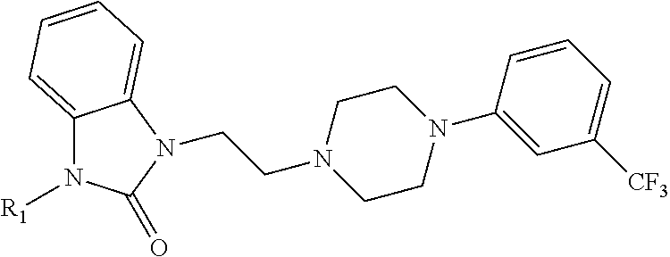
C12=CC=CC=C1N(CCN1CCN(C3=CC([CF3])=CC=C3)CC1)C(=O)N2[R1]
